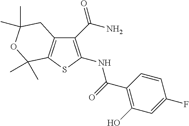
C12=C(SC(NC(=O)C3=C(O)C=C(F)C=C3)=C1C(N)=O)C(C)(C)OC(C)(C)C2
